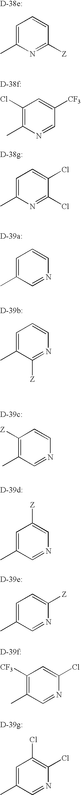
C1(Cl)=C(C)N=CC([CF3])=C1.C1=C(C)N=C([Z])C=C1.C1=C(C)N=C(Cl)C(Cl)=C1.C1=C(C)C=NC=C1.C1=C(C)C([Z])=NC=C1.C1([Z])=C(C)C=NC=C1.C1=C(C)C=NC=C1[Z].C1=C(C)C=NC([Z])=C1.C1([CF3])=C(C)C=NC(Cl)=C1.C1=C(C)C=NC(Cl)=C1Cl
